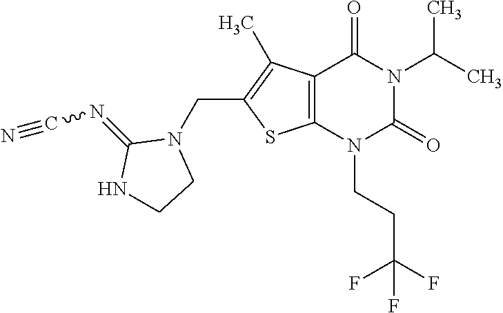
C12=C(N(CCC(F)(F)F)C(=O)N(C(C)C)C1=O)SC(CN1C(=NC#N)NCC1)=C2C
